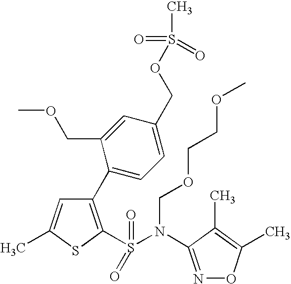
C1(C2=CC=C(COS(C)(=O)=O)C=C2COC)=C(S(=O)(N(COCCOC)C2=NOC(C)=C2C)=O)SC(C)=C1
